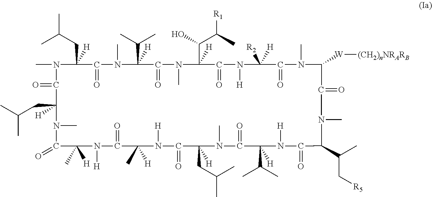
CN1C(=O)C(CC(C)C)([H])N(C)C(=O)C(C)([H])N([H])C(=O)C(C)([H])N([H])C(=O)C(CC(C)C)([H])N(C)C(=O)C(C(C)C)([H])N([H])C(=O)C(C(C)C[R5])N(C)C(=O)C([W][(CH2)nNRARB])N(C)C(=O)C([R2])([H])N([H])C(=O)C(C(C([R1])C)O)([H])N(C)C(=O)C(C(C)C)([H])N(C)C(=O)C1(CC(C)C)[H]
